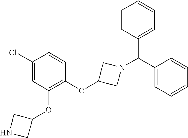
C1(OC2=C(OC3CN(C(C4=CC=CC=C4)C4=CC=CC=C4)C3)C=CC(Cl)=C2)CNC1
